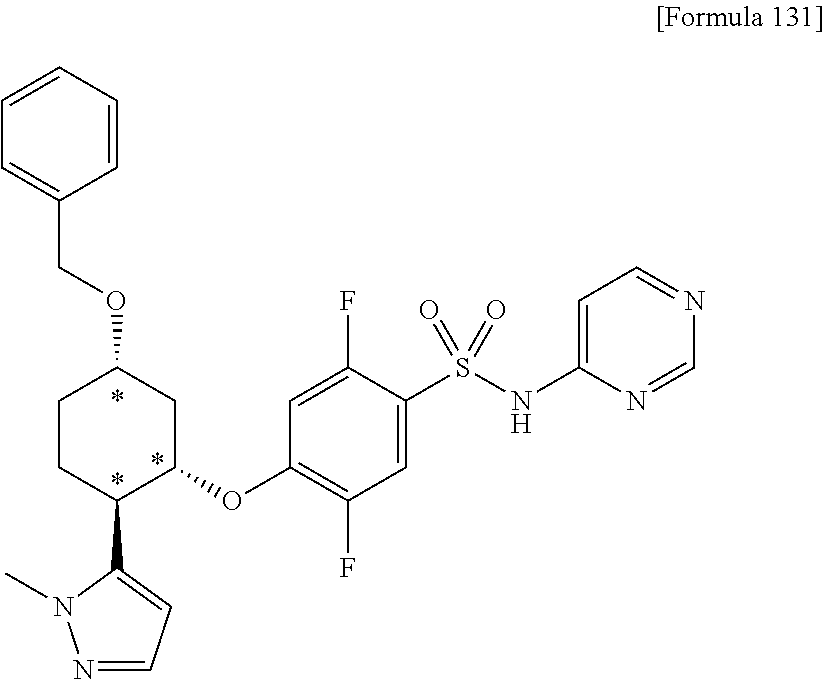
C1CC(C2=CC=NN2C)C(OC2=C(F)C=C(S(NC3=CC=NC=N3)(=O)=O)C(F)=C2)CC1OCC1=CC=CC=C1
